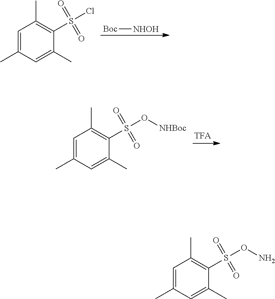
C1=C(C)C=C(C)C(S(O[NHBoc])(=O)=O)=C1C.C1=C(C)C=C(C)C(S(Cl)(=O)=O)=C1C.[Boc][NHOH].C1=C(C)C=C(C)C(S(ON)(=O)=O)=C1C
